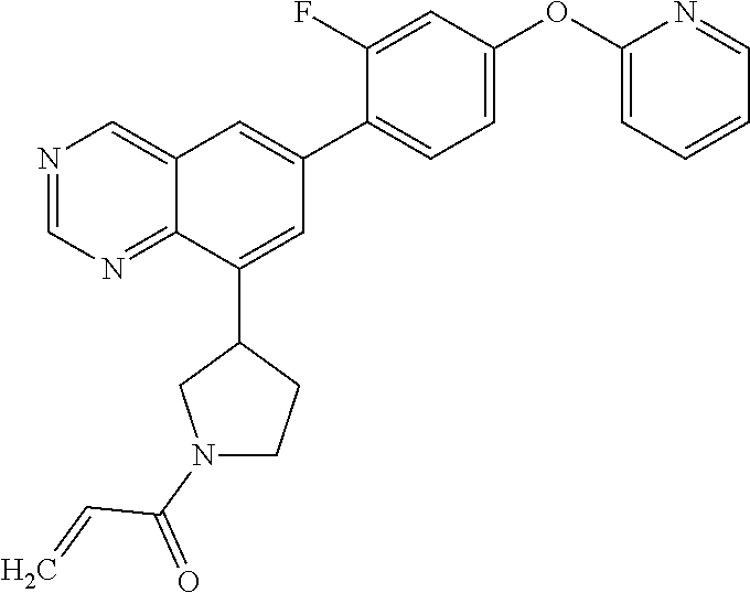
C1(OC2=CC=CC=N2)=CC=C(C2=CC3=CN=CN=C3C(C3CN(C(=O)C=C)CC3)=C2)C(F)=C1
